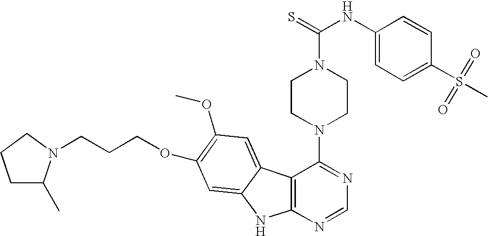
C12=C(N=CN=C1N1CCN(C(=S)NC3=CC=C(S(=O)(=O)C)C=C3)CC1)NC1=CC(OCCCN3C(C)CCC3)=C(OC)C=C21
